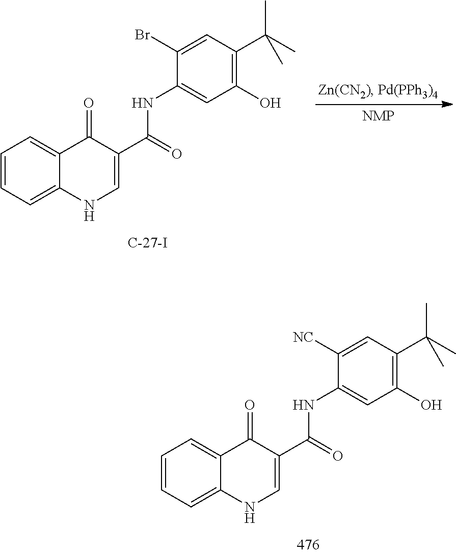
C1=CC=C2C(=C1)C(=O)C(C(NC1=CC(O)=C(C(C)(C)C)C=C1Br)=O)=CN2.C1=CC=C2C(=C1)C(=O)C(C(NC1=CC(O)=C(C(C)(C)C)C=C1[NC])=O)=CN2
